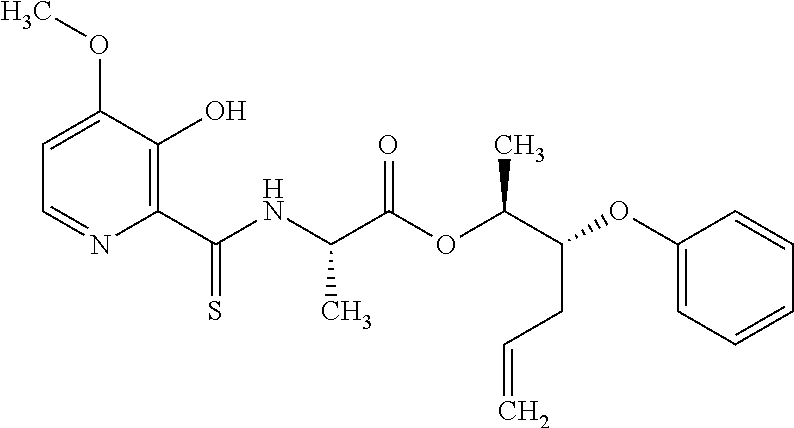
C1=C(OC)C(O)=C(C(NC(C(OC(C(OC2=CC=CC=C2)CC=C)C)=O)C)=S)N=C1
